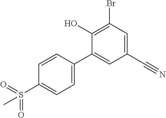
BrC1=C(O)C(C2=CC=C(S(=O)(=O)C)C=C2)=CC(C#N)=C1
